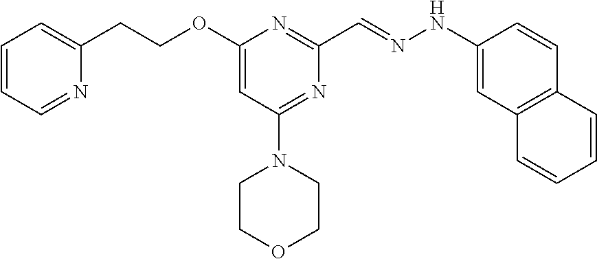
C1(CCOC2=CC(N3CCOCC3)=NC(C=NNC3=CC4=C(C=C3)C=CC=C4)=N2)=CC=CC=N1
